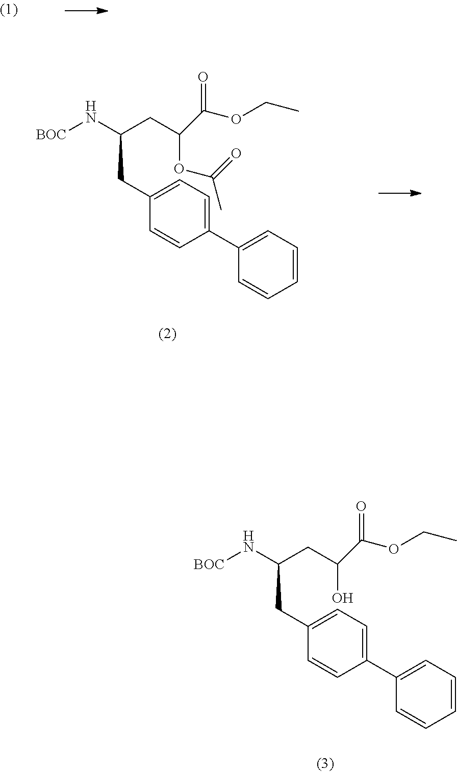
C1(C2=CC=C(CC(CC(C(=O)OCC)OC(C)=O)N[BOC])C=C2)=CC=CC=C1.C1(C2=CC=C(CC(CC(C(=O)OCC)O)N[BOC])C=C2)=CC=CC=C1
